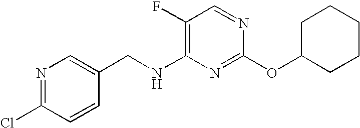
N1=C(Cl)C=CC(CNC2=C(F)C=NC(OC3CCCCC3)=N2)=C1
